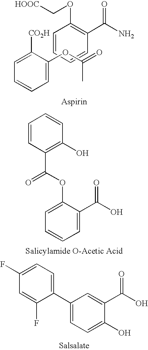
C1=CC=CC(C(N)=O)=C1OC[HOOC].C1=CC=C(OC(=O)C)C([CO2H])=C1.C1=CC(C(OC2=CC=CC=C2C(O)=O)=O)=C(O)C=C1.C1=C(F)C(C2=CC=C(O)C(C(O)=O)=C2)=CC=C1F
